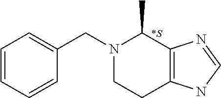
C1=CC=CC(CN2CCC3=C(C2C)N=CN3)=C1.[*S]
